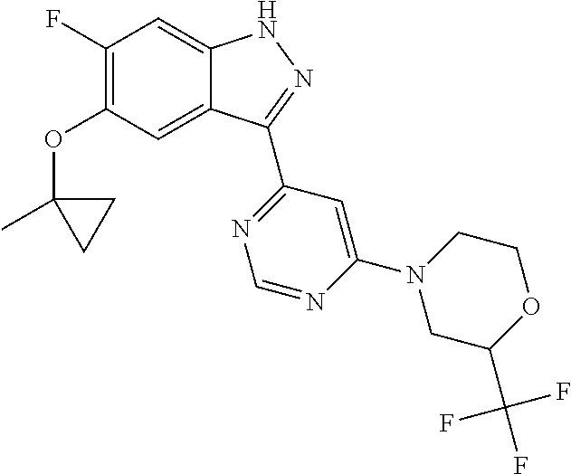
O(C1=C(F)C=C2C(=C1)C(C1=NC=NC(N3CC(C(F)(F)F)OCC3)=C1)=NN2)C1(C)CC1
